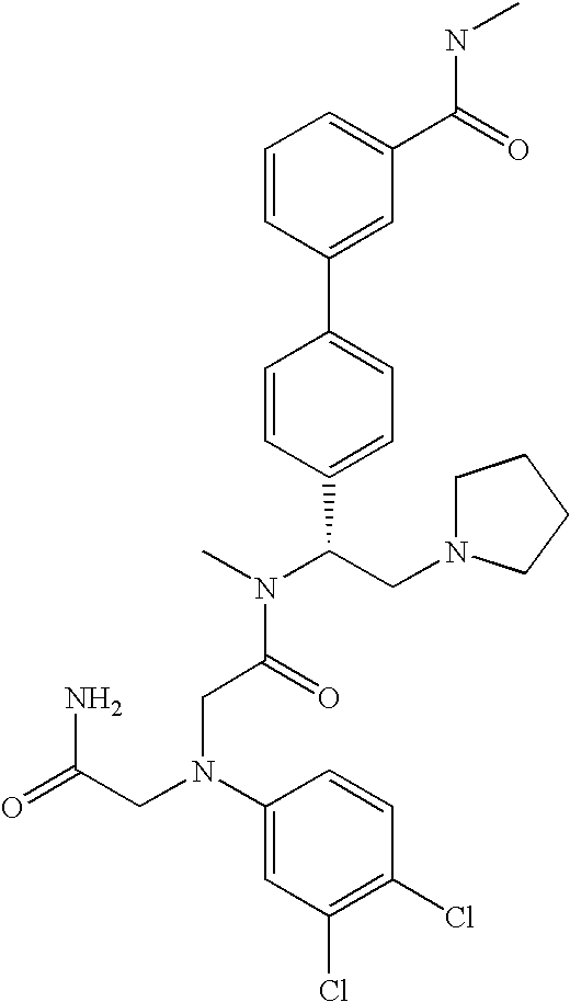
C1=CC(C2=CC=C(C(CN3CCCC3)N(C)C(=O)CN(CC(=O)N)C3=CC(Cl)=C(Cl)C=C3)C=C2)=CC(C(=O)NC)=C1
